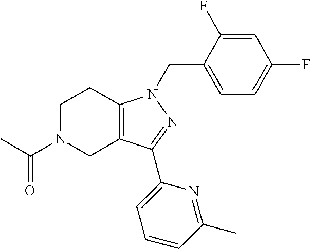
C1N(C(C)=O)CC2=C(C1)N(CC1=CC=C(F)C=C1F)N=C2C1=CC=CC(C)=N1
